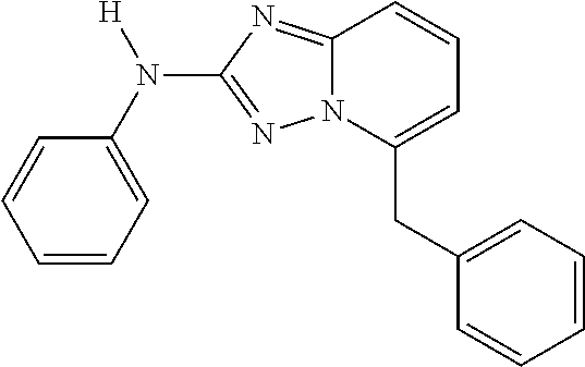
C1=CC=C(N([H])C2=NN3C(=N2)C=CC=C3CC2=CC=CC=C2)C=C1
